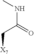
[X7]CC(NC)=O
